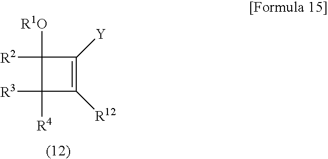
C1([R4])([R3])C([R12])=C([Y])C1([R1O])[R2]
